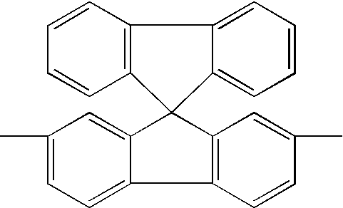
C1(C)=CC=C2C(=C1)C1(C3=C2C=CC(C)=C3)C2=C(C=CC=C2)C2=CC=CC=C12
